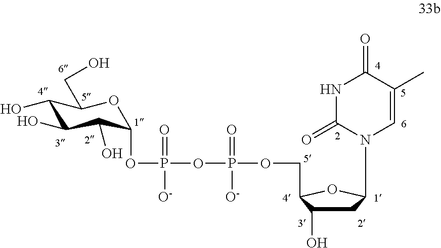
C1C(O)C(COP(OP(OC2C(O)C(O)C(O)C(CO)O2)(=O)[O-])(=O)[O-])OC1N1C=C(C)C(=O)NC1=O
